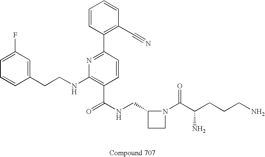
C1=CC(CCNC2=C(C(NCC3CCN3C(C(CCCN)N)=O)=O)C=CC(C3=C(C#N)C=CC=C3)=N2)=CC(F)=C1
